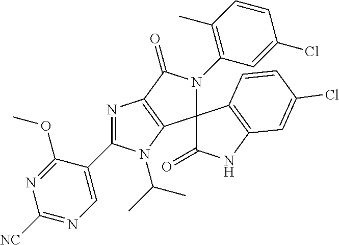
C1([NC])=NC=C(C2=NC3=C(C4(N(C5=C(C)C=CC(Cl)=C5)C3=O)C(=O)NC3=C4C=CC(Cl)=C3)N2C(C)C)C(OC)=N1
